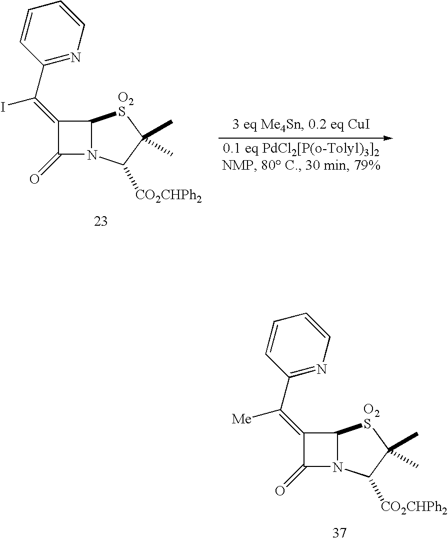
C1(=C(C2=NC=CC=C2)I)C(=O)N2C1[O2S]C(C)(C)C2[CO2CHPh2].C1(=C(C2=NC=CC=C2)[Me])C(=O)N2C1[O2S]C(C)(C)C2[CO2CHPh2]
